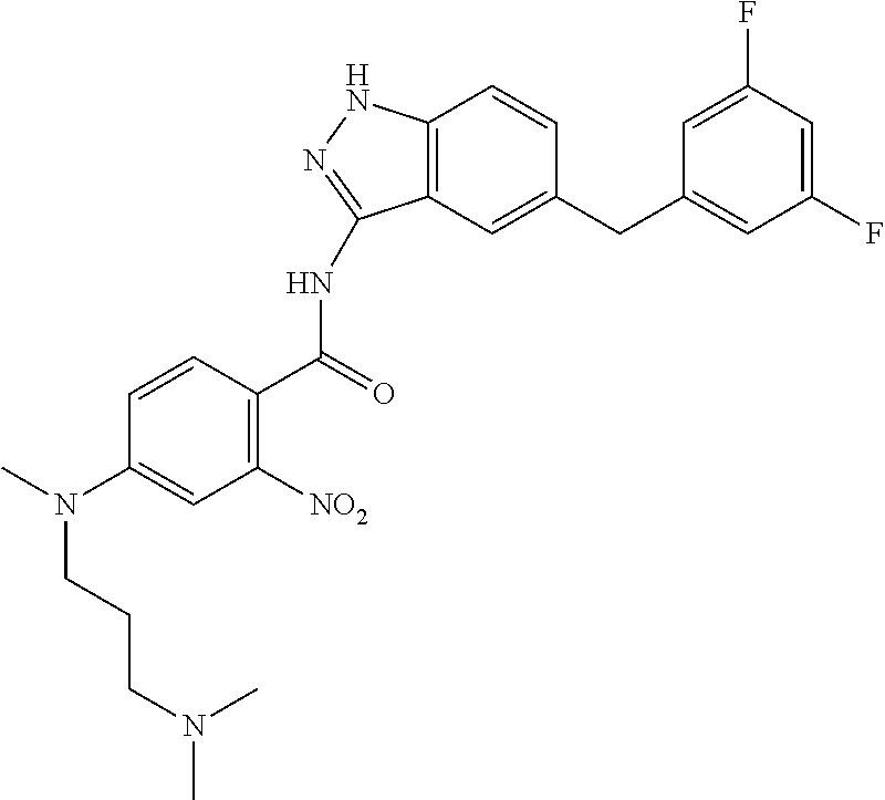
C(N(C)C1=CC([NO2])=C(C(=O)NC2=NNC3=C2C=C(CC2=CC(F)=CC(F)=C2)C=C3)C=C1)CCN(C)C
